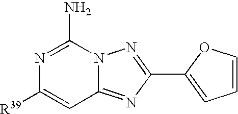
[R39]C1=CC2=NC(C3=CC=CO3)=NN2C(N)=N1
